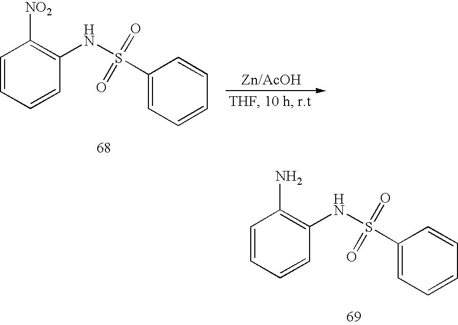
C1=CC=CC(NS(C2=CC=CC=C2)(=O)=O)=C1[NO2].C1=CC=CC(NS(C2=CC=CC=C2)(=O)=O)=C1N
